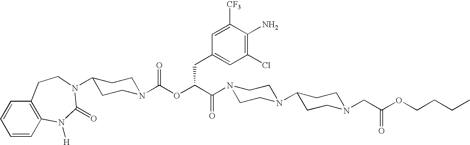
N1(C(C(OC(N2CCC(N3C(=O)N([H])C4=C(C=CC=C4)CC3)CC2)=O)CC2=CC(Cl)=C(N)C([CF3])=C2)=O)CCN(C2CCN(CC(OCCCC)=O)CC2)CC1
